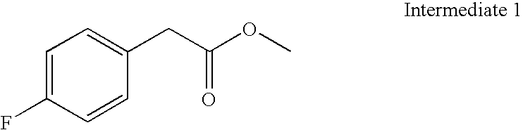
C1=C(F)C=CC(CC(OC)=O)=C1
